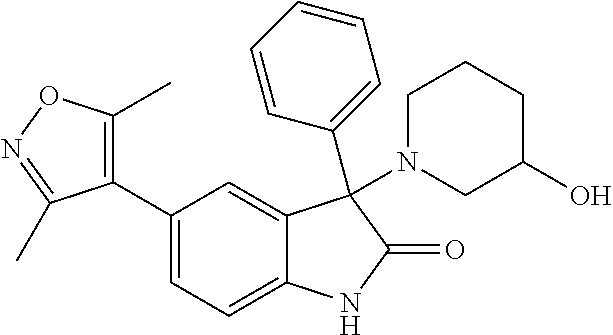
C1(C2=CC=C3C(=C2)C(N2CC(O)CCC2)(C2=CC=CC=C2)C(=O)N3)=C(C)ON=C1C
